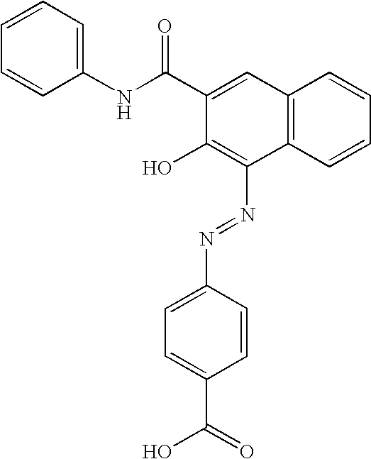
C1=CC=C(NC(C2=CC3=C(C(N=NC4=CC=C(C(=O)O)C=C4)=C2O)C=CC=C3)=O)C=C1
